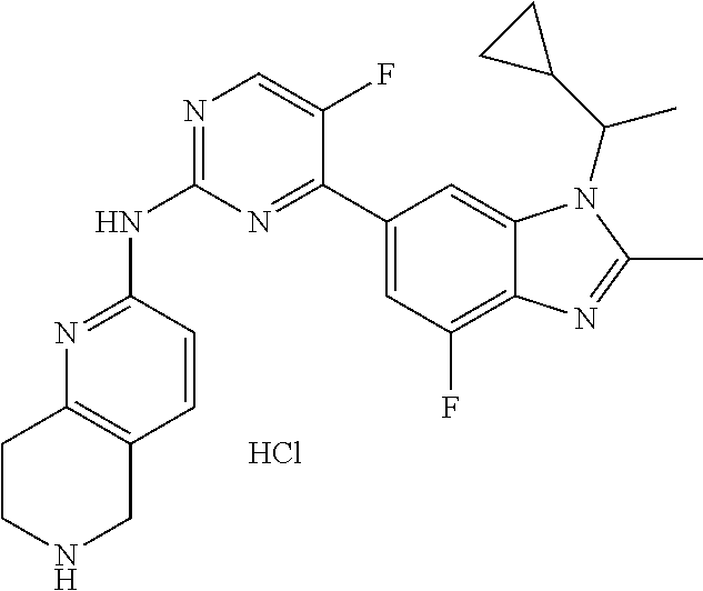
N1=C(NC2=NC=C(F)C(C3=CC(F)=C4C(=C3)N(C(C3CC3)C)C(C)=N4)=N2)C=CC2=C1CCNC2.Cl
